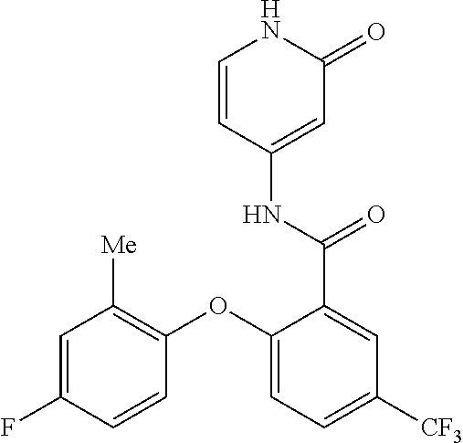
C1=CC(NC(=O)C2=CC([CF3])=CC=C2OC2=C([Me])C=C(F)C=C2)=CC(=O)N1
